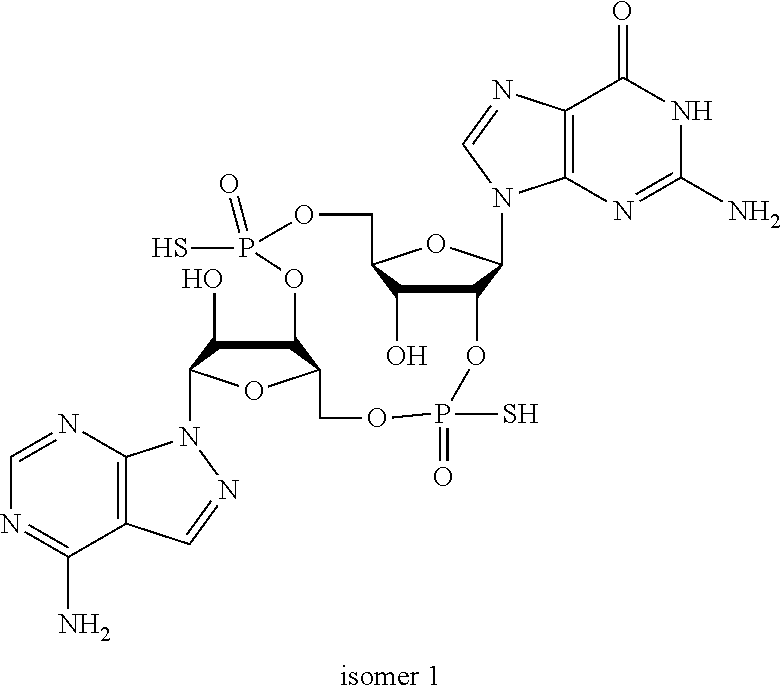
C12=C(N=CN=C1N)N(C1C(O)C3C(O1)COP(S)(=O)OC1C(N4C5=C(C(=O)NC(N)=N5)N=C4)OC(COP(S)(=O)O3)C1O)N=C2
